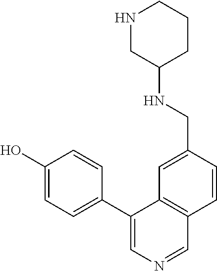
C1(O)=CC=C(C2=CN=CC3=C2C=C(CNC2CCCNC2)C=C3)C=C1
